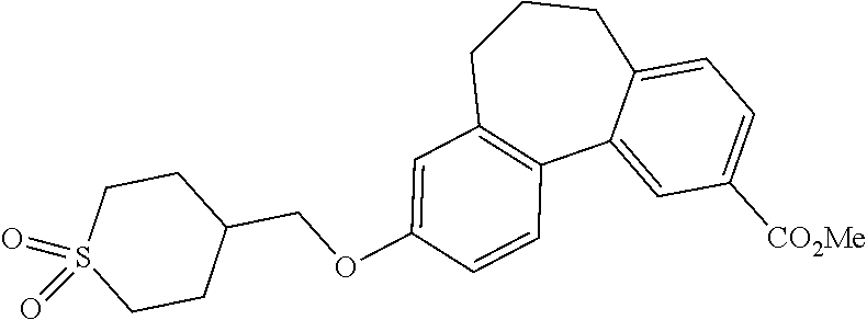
C1=C(OCC2CCS(=O)(=O)CC2)C=CC2=C1CCCC1=CC=C([CO2Me])C=C21
